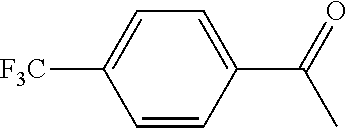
C1(C(C)=O)=CC=C([F3C])C=C1
